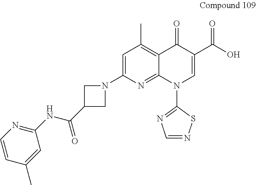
C1=C(N2CC(C(NC3=NC=CC(C)=C3)=O)C2)N=C2C(=C1C)C(=O)C(C(O)=O)=CN2C1=NC=NS1
